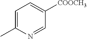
C1=C(C)N=CC([COOCH3])=C1
